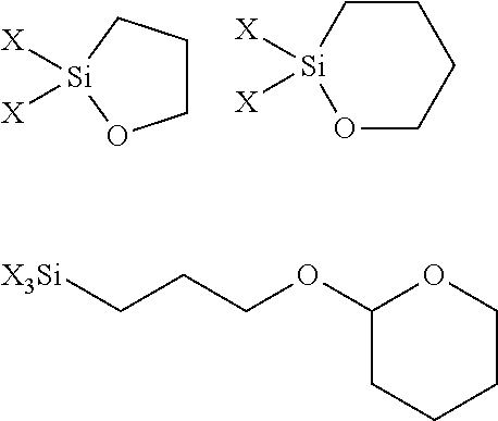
C1CC[Si]([X])([X])O1.C1CC[Si]([X])([X])OC1.C1(OCCC[X3Si])CCCCO1
